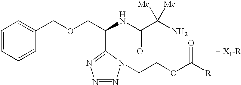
C1=CC=CC(COCC(NC(C(N)([Me])[Me])=O)C2=NN=NN2CCOC([R])=O)=C1.[= X1-R]
